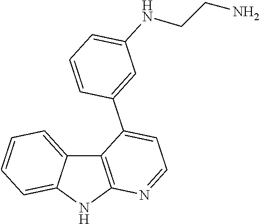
C12=C(NC3=CC=CC=C13)N=CC=C2C1=CC(NCCN)=CC=C1
